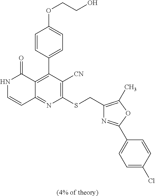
C1=C(Cl)C=CC(C2=NC(CSC3=C([CN])C(C4=CC=C(OCCO)C=C4)=C4C(=N3)C=CNC4=O)=C(C)O2)=C1.[(4% of theory)]
